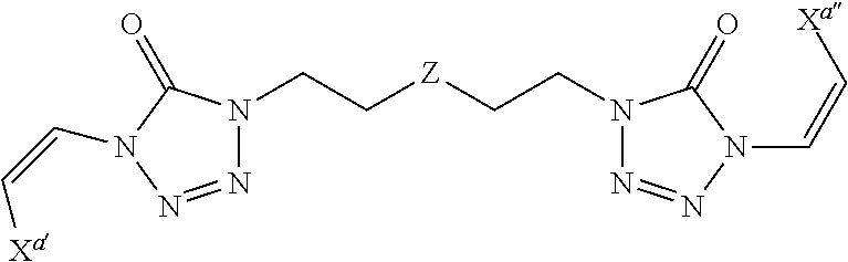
C(=CN1C(=O)N(CC[Z]CCN2N=NN(C=C[Xa])C2=O)N=N1)[Xa]
